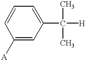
C1=CC=C(C([H])(C)C)C=C1[A]
